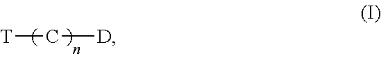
[T]C[D]
